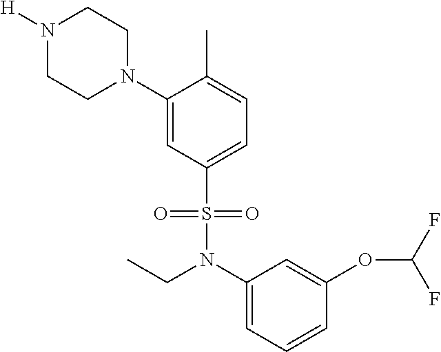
N1([H])CCN(C2=CC(S(N(C3=CC=CC(OC(F)F)=C3)CC)(=O)=O)=CC=C2C)CC1
